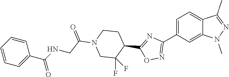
C1(C2=NOC(C3C(F)(F)CN(C(CNC(C4=CC=CC=C4)=O)=O)CC3)=N2)=CC=C2C(=C1)N(C)N=C2C
